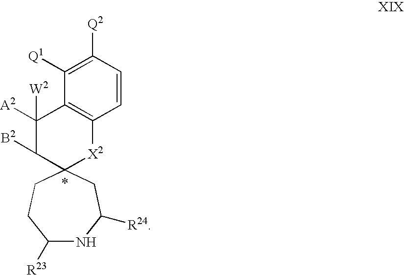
C1([R23])NC([R24])CC2(CC1)[X2]C1=C(C([A2])([W2])C2[B2])C([Q1])=C([Q2])C=C1.*
